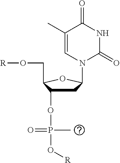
C1C(OP(C)(=O)O[R])C(CO[R])OC1N1C(=O)NC(=O)C(C)=C1
